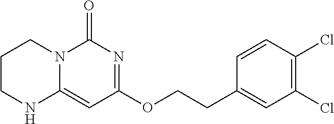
C1CNC2=CC(OCCC3=CC(Cl)=C(Cl)C=C3)=NC(=O)N2C1
